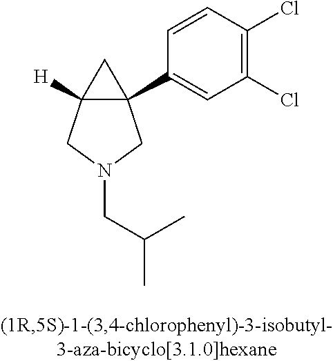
C12([H])C(C3=CC(Cl)=C(Cl)C=C3)(C1)CN(CC(C)C)C2
